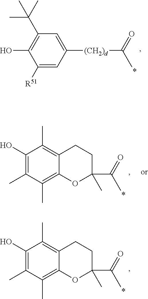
OC1=C(C(C)(C)C)C=C([(CH2)d]C(C)=O)C=C1[R51].C1(C(C)=O)(C)CCC2=C(C)C(O)=C(C)C(C)=C2O1.C1(C(C)=O)(C)CCC2=C(C)C(O)=C(C)C(C)=C2O1
